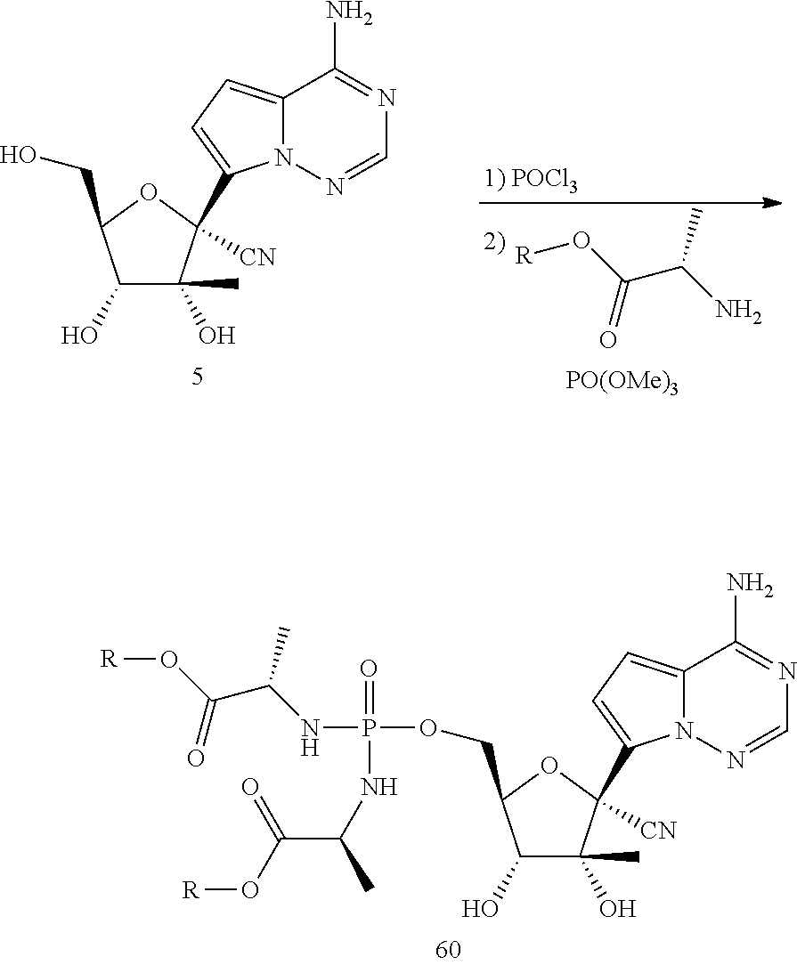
C1(O)C(C)(O)C([CN])(C2=CC=C3N2N=CN=C3N)OC1COP(NC(C(O[R])=O)C)(NC(C(=O)O[R])C)=O.C1(O)C(C)(O)C([CN])(C2=CC=C3N2N=CN=C3N)OC1CO.[R]OC(C(N)C)=O.[PO(OMe)3]
